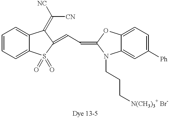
C(C=C1OC2=CC=C([Ph])C=C2N1CCC[N(CH3)3+ Br-])=C1S(=O)(=O)C2=CC=CC=C2C1=C([CN])[NC]
